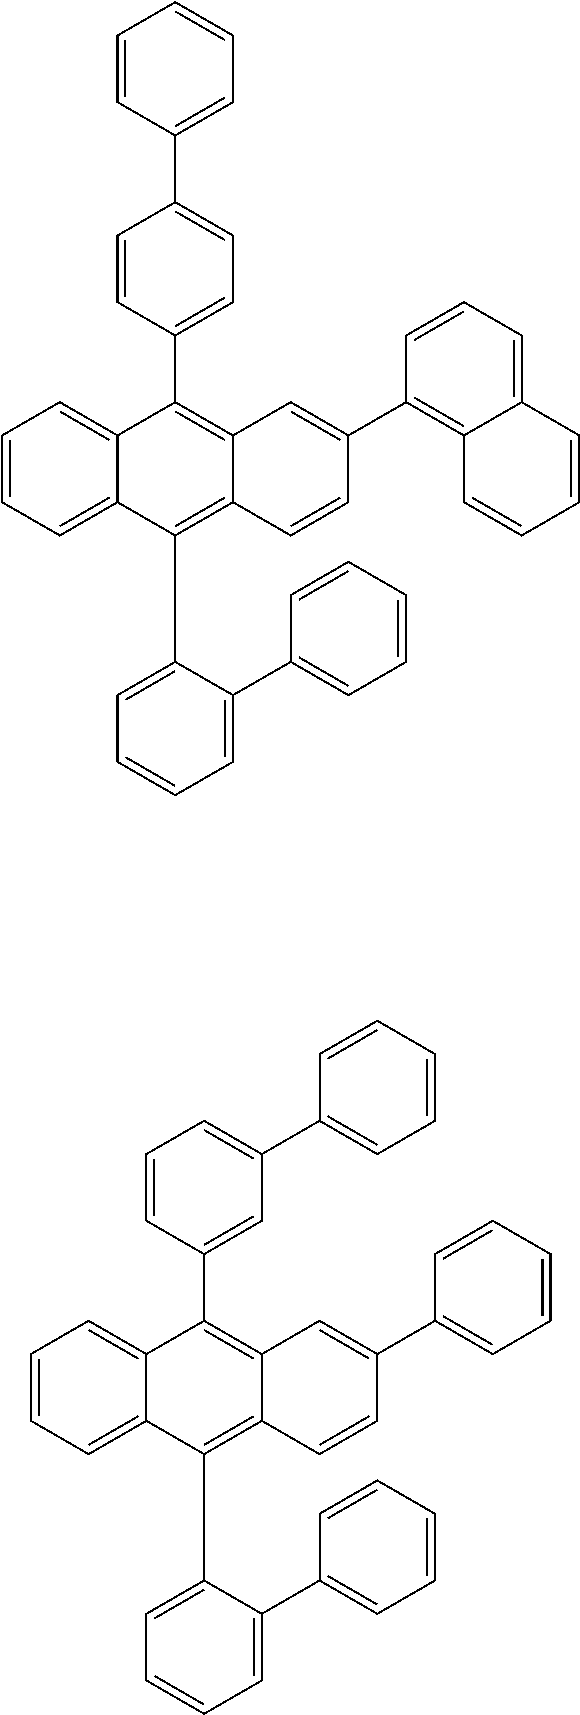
C1=CC(C2=C3C(=C(C4=CC=CC=C4C4=CC=CC=C4)C4=CC=CC=C24)C=CC(C2=C4C(=CC=C2)C=CC=C4)=C3)=CC=C1C1=CC=CC=C1.C1=CC(C2=C3C(=C(C4=CC=CC=C4C4=CC=CC=C4)C4=CC=CC=C24)C=CC(C2=CC=CC=C2)=C3)=CC(C2=CC=CC=C2)=C1
